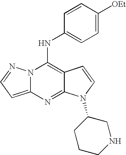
N12C(=CC=N1)N=C1C(=C2NC2=CC=C([OEt])C=C2)C=CN1C1CCCNC1
